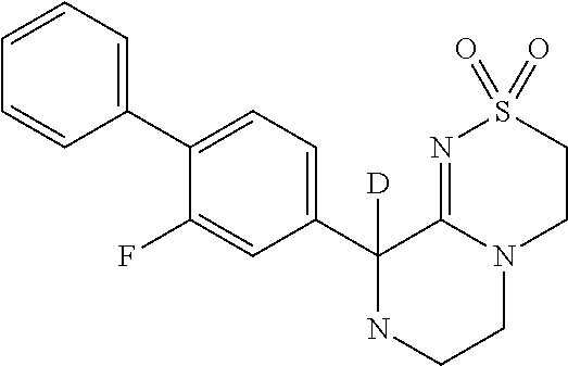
C1(C2=CC=CC=C2)=CC=C(C2([D])NCCN3C2=NS(=O)(=O)CC3)C=C1F
